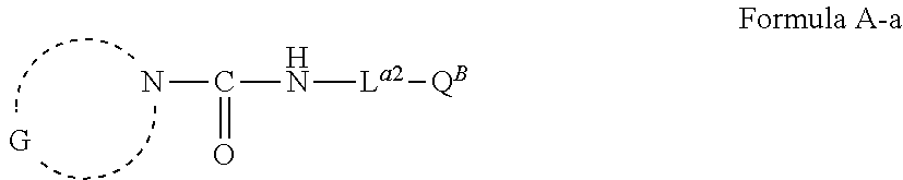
C(N[La2][QB])(~O)N.[G]
